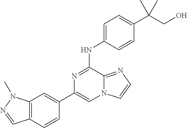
C1(C2=CC3=C(C=C2)C=NN3C)=CN2C(=NC=C2)C(NC2=CC=C(C(CO)(C)C)C=C2)=N1
